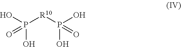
OP(O)([R10]P(O)(O)=O)=O
